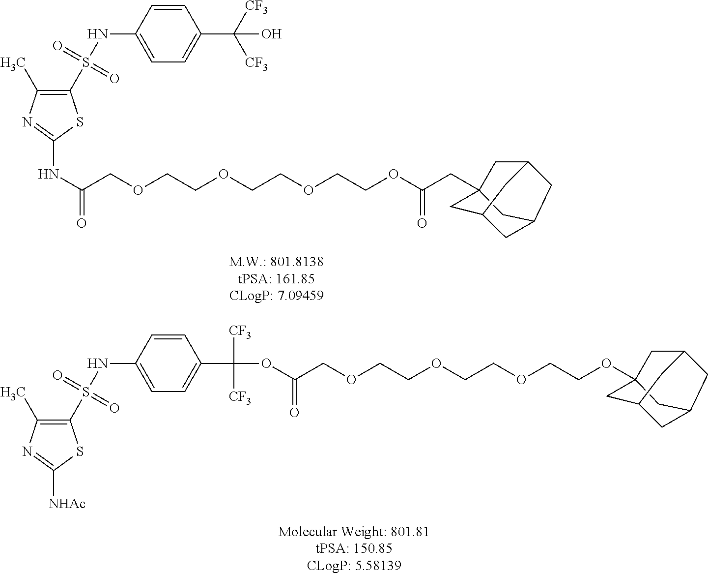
C1=CC(NS(=O)(=O)C2=C(C)N=C(NC(COCCOCCOCCOC(CC34CC5CC(C3)CC(C4)C5)=O)=O)S2)=CC=C1C([CF3])([CF3])O.C1=CC(NS(=O)(=O)C2=C(C)N=C([NHAc])S2)=CC=C1C([CF3])([CF3])OC(COCCOCCOCCOC12CC3CC(C1)CC(C2)C3)=O
